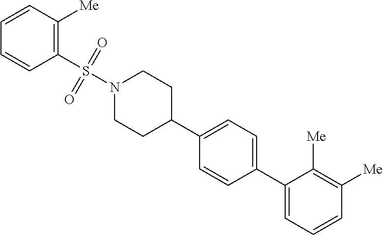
C1(C2=CC=C(C3=CC=CC([Me])=C3[Me])C=C2)CCN(S(C2=C([Me])C=CC=C2)(=O)=O)CC1
